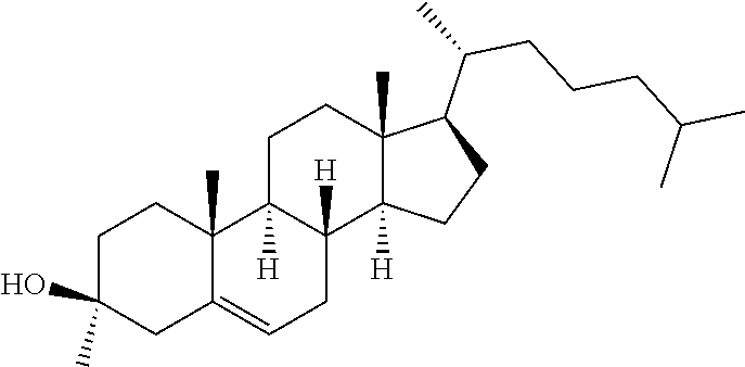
C1(O)(C)CC2=CCC3([H])C([H])(C2(C)CC1)CCC1(C)C3([H])CCC1C(C)CCCC(C)C
